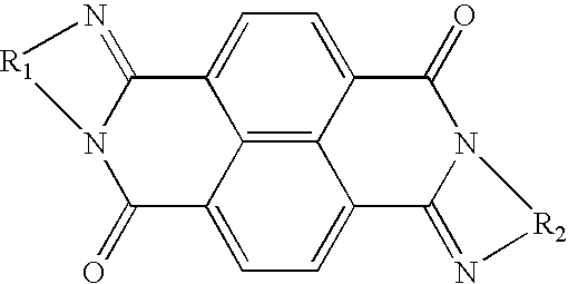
C12=C3C4=CC=C1C1=N[R1]N1C(=O)C2=CC=C3C1=N[R2]N1C4=O
